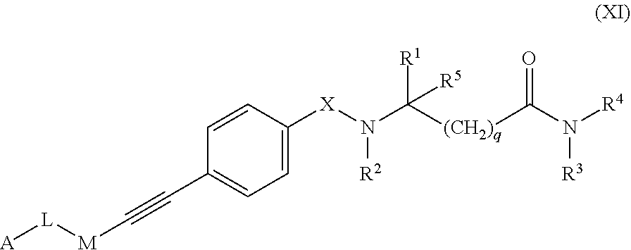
[A][L][M]C#CC1=CC=C([X]N(C([(CH2)q]C(N([R4])[R3])=O)([R1])[R5])[R2])C=C1
